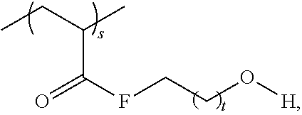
[H]OCCFC(=O)C(CC)C
